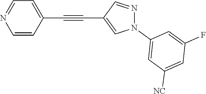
C1=CC(C#CC2=CN(C3=CC([NC])=CC(F)=C3)N=C2)=CC=N1
